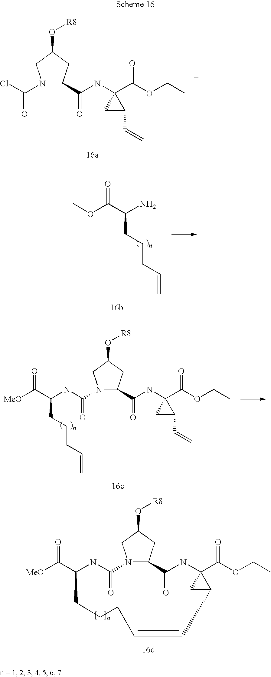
N1(C(Cl)=O)C(C(NC2(C(OCC)=O)CC2C=C)=O)CC(O[R8])C1.COC(C(N)CCCC=C)=O.N1(C(NC(C([MeO])=O)CCCC=C)=O)C(C(NC2(C(OCC)=O)CC2C=C)=O)CC(O[R8])C1.N12C(CC(O[R8])C1)C(=O)NC1(C(OCC)=O)CC1C=CCCCC(C([MeO])=O)NC2=O
